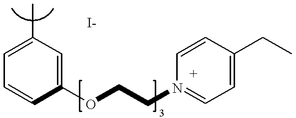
C1=C(C)C=C(OCCN2=CC=C(CC)C=C2)C=C1
